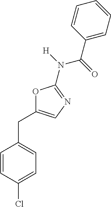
C1=CC(Cl)=CC=C1CC1=CN=C(N(C(C2=CC=CC=C2)=O)[H])O1
